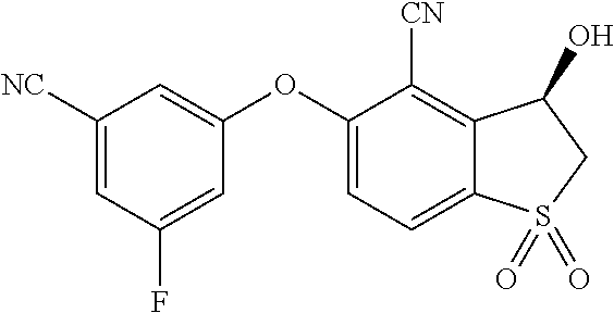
C1([NC])=CC(F)=CC(OC2=CC=C3C(=C2[CN])C(O)CS3(=O)=O)=C1
